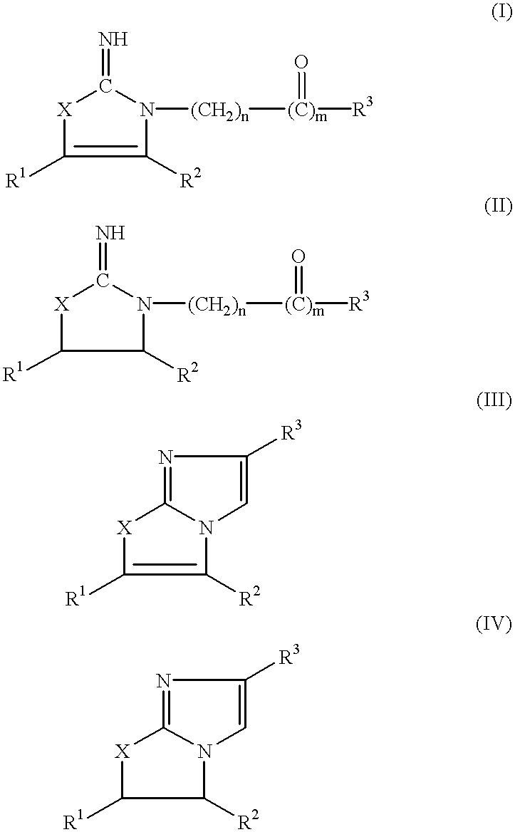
[X]1C([R1])=C([R2])N([(CH2)n][(C)m]([R3])=O)C1=N.[X]1C([R1])C([R2])N([(CH2)n][(C)m]([R3])=O)C1=N.[X]1C([R1])=C([R2])N2C1=NC([R3])=C2.[X]1C([R1])C([R2])N2C1=NC([R3])=C2
